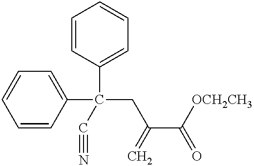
C1=CC(C(C2=CC=CC=C2)(CC(C(=O)[OCH2CH3])=C)C#N)=CC=C1
